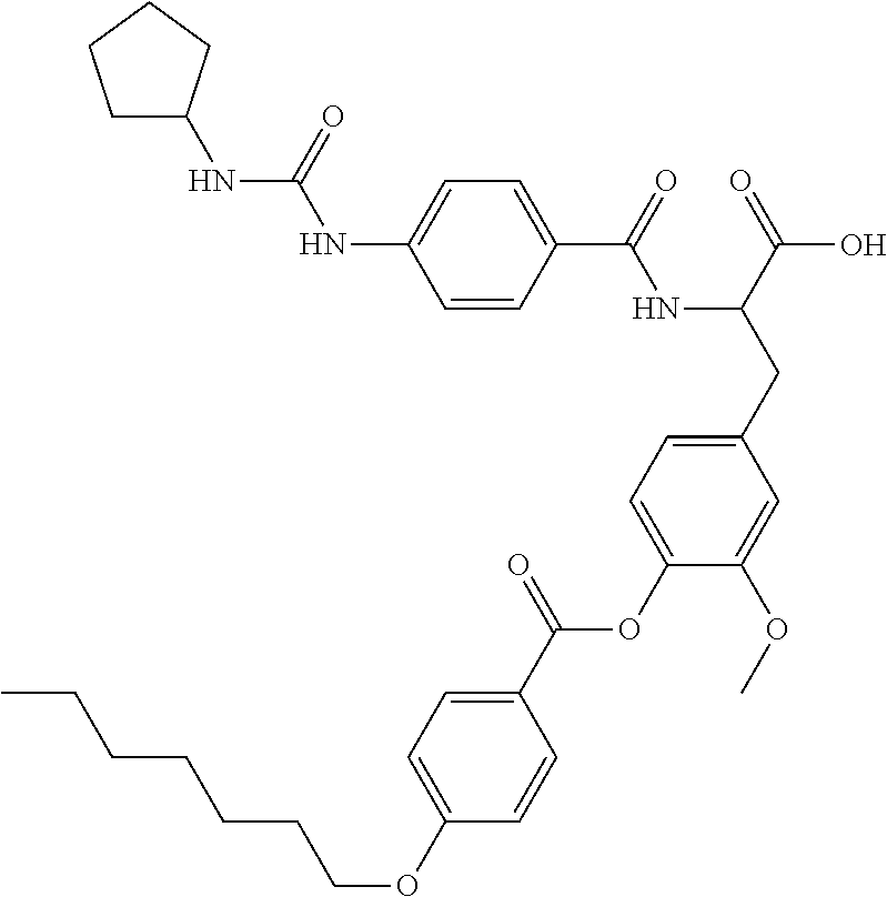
C1=CC(C(=O)NC(CC2=CC=C(OC(C3=CC=C(OCCCCCCC)C=C3)=O)C(OC)=C2)C(=O)O)=CC=C1NC(=O)NC1CCCC1
